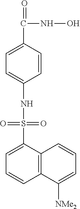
C1=C(C(=O)NO)C=CC(NS(=O)(=O)C2=CC=CC3=C2C=CC=C3[NMe2])=C1
